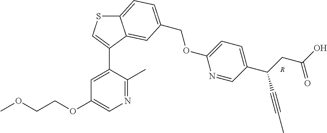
COCCOC1=CN=C(C)C(C2=CSC3=CC=C(COC4=CC=C(C(C#CC)CC(=O)O)C=N4)C=C32)=C1.[R]
